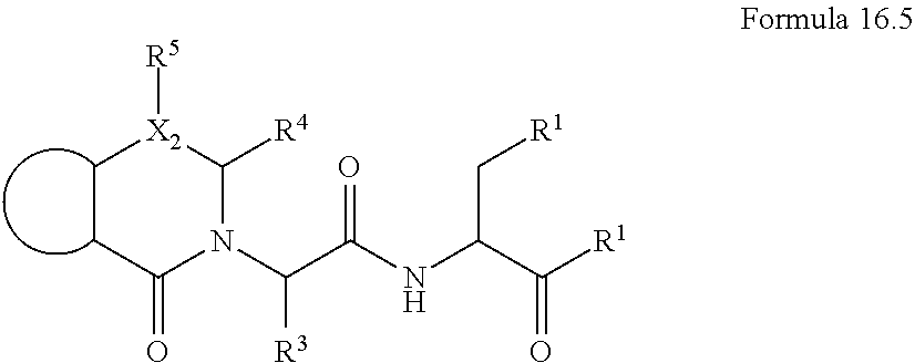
C1CC(=O)N(C(C(NC(C([R1])=O)C[R1])=O)[R3])C([R4])[X2]1[R5]
